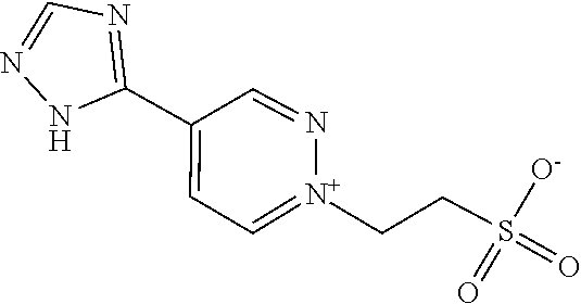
N1=C(C2=CC=[N+](CCS(=O)(=O)[O-])N=C2)NN=C1
